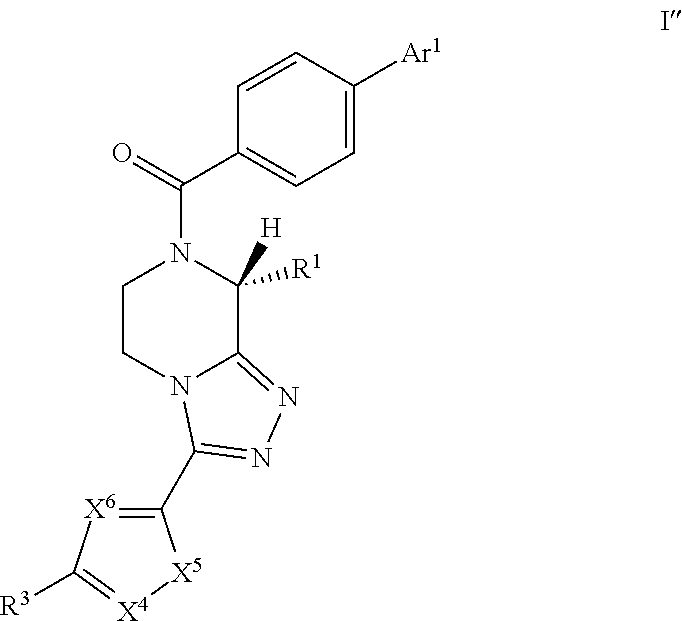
C1CN2C(=NN=C2C2=[X6]C([R3])=[X4][X5]2)C([R1])([H])N1C(=O)C1=CC=C([Ar1])C=C1
